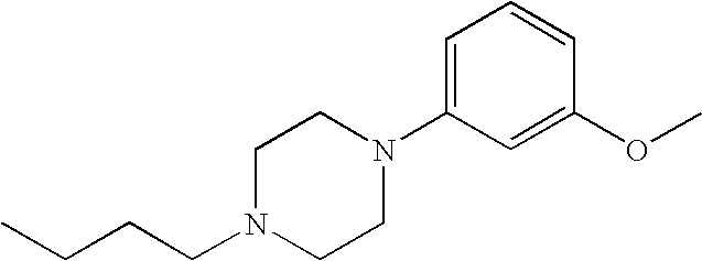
CCCCN1CCN(C2=CC=CC(OC)=C2)CC1
